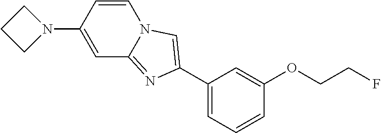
C1=CC(N2CCC2)=CC2=NC(C3=CC=CC(OCCF)=C3)=CN12
